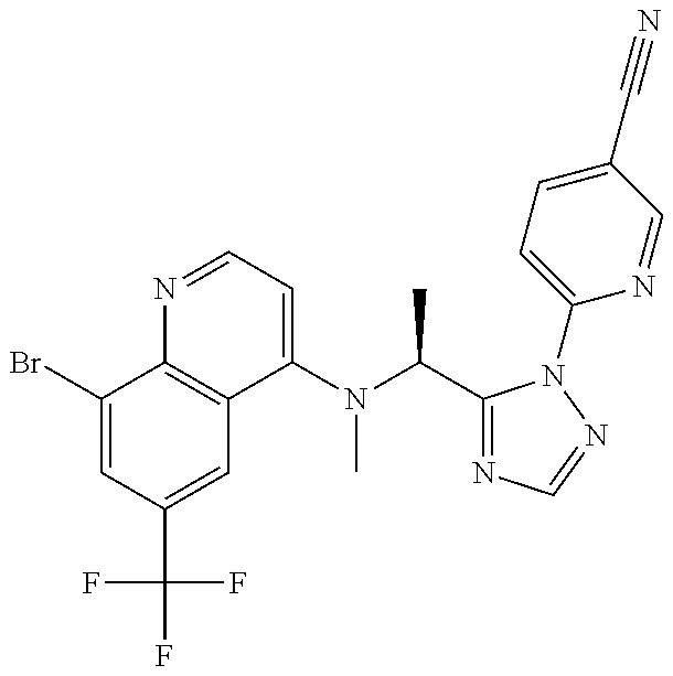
C1(Br)=CC(C(F)(F)F)=CC2=C1N=CC=C2N(C(C)C1=NC=NN1C1=CC=C(C#N)C=N1)C
